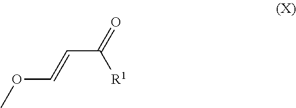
COC=CC(=O)[R1]
